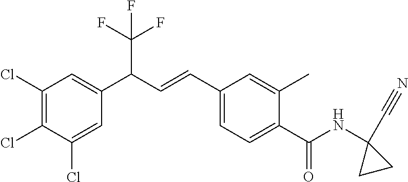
C1(Cl)=CC(C(C=CC2=CC=C(C(NC3(C#N)CC3)=O)C(C)=C2)C(F)(F)F)=CC(Cl)=C1Cl
